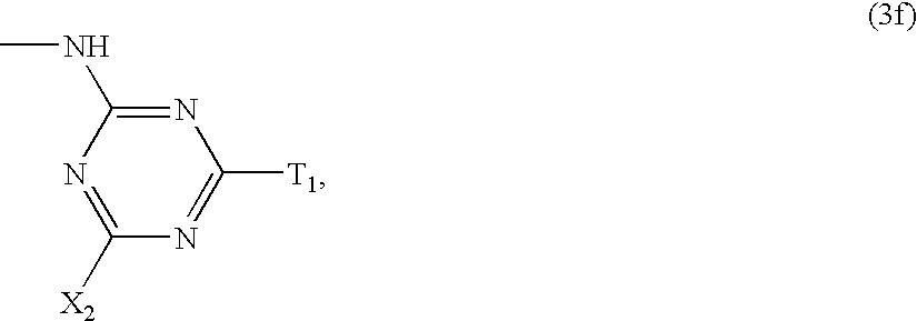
CNC1=NC([T1])=NC([X2])=N1
